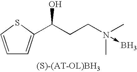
C1=CSC(C(CCN(C)(C)->B)O)=C1
